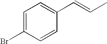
C1=C(Br)C=CC(C=CC)=C1
